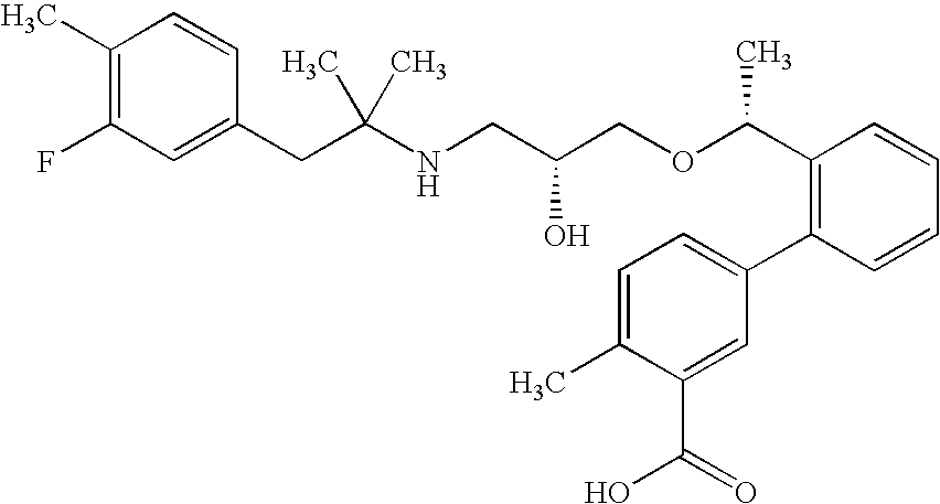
C1(F)=C(C)C=CC(CC(NCC(COC(C2=C(C3=CC=C(C)C(C(=O)O)=C3)C=CC=C2)C)O)(C)C)=C1
